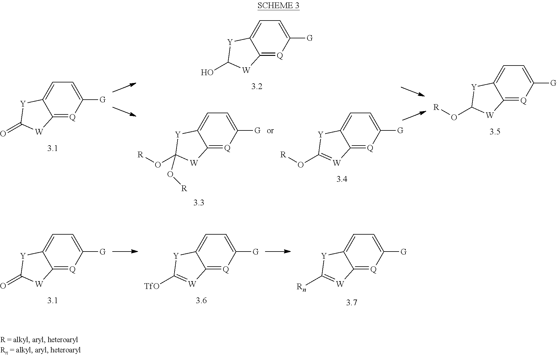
C12=[Q]C([G])=CC=C1[Y]C(=O)[W]2.C12=[Q]C([G])=CC=C1[Y]C(O)[W]2.C12=[Q]C([G])=CC=C1[Y]C(O[R])(O[R])[W]2.C12=[Q]C([G])=CC=C1[Y]C(O[R])=[W]2.C12=[Q]C([G])=CC=C1[Y]C(O[R])[W]2.C12=[Q]C([G])=CC=C1[Y]C(=O)[W]2.C12=[Q]C([G])=CC=C1[Y]C([TfO])=[W]2.C12=[Q]C([G])=CC=C1[Y]C([Rn])=[W]2
